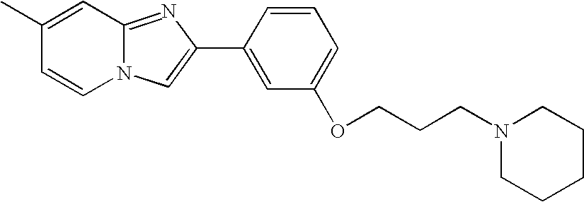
N12C(=NC(C3=CC(OCCCN4CCCCC4)=CC=C3)=C1)C=C(C)C=C2
